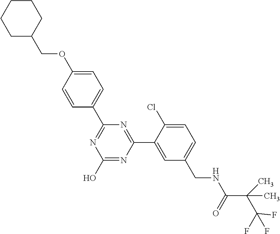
C1(C2=NC(O)=NC(C3=CC(CNC(C(C(F)(F)F)(C)C)=O)=CC=C3Cl)=N2)=CC=C(OCC2CCCCC2)C=C1
